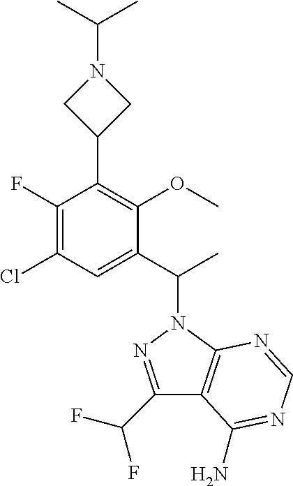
C1(C2=C(OC)C(C(C)N3N=C(C(F)F)C4=C3N=CN=C4N)=CC(Cl)=C2F)CN(C(C)C)C1
